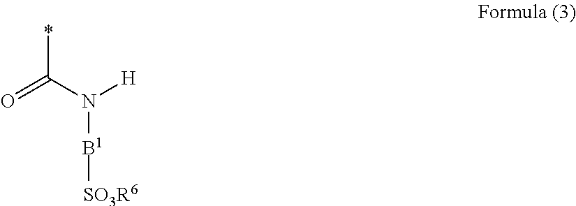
*C(N([H])[B1][SO3R6])=O
